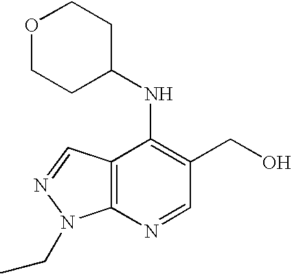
C12=C(C=NN1CC)C(NC1CCOCC1)=C(CO)C=N2
